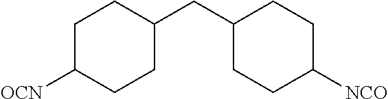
C1C(CC2CCC([NCO])CC2)CCC([OCN])C1
